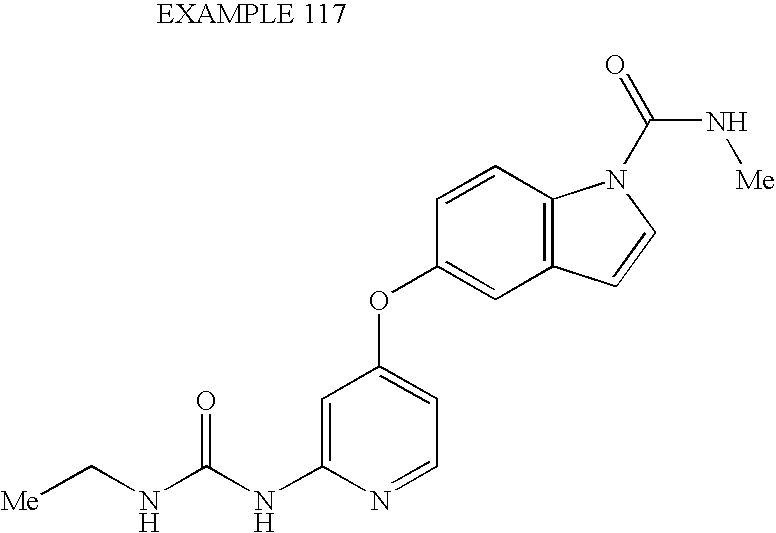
C1=C(NC(NC[Me])=O)N=CC=C1OC1=CC2=C(C=C1)N(C(=O)N[Me])C=C2
